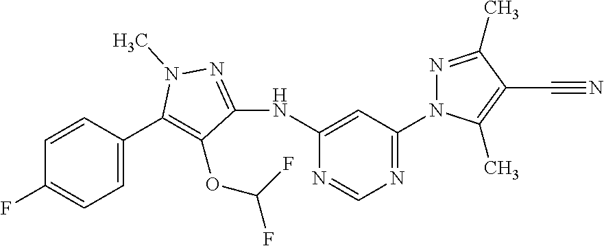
FC1=CC=C(C2=C(OC(F)F)C(NC3=CC(N4N=C(C)C(C#N)=C4C)=NC=N3)=NN2C)C=C1
